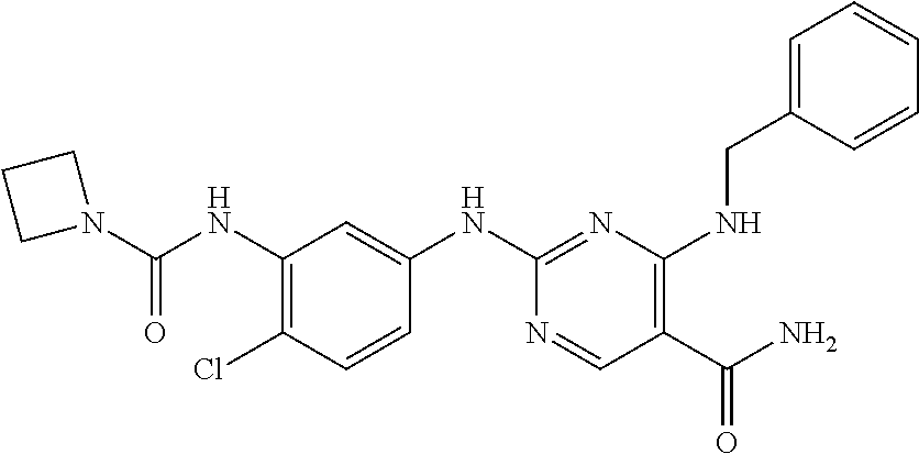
C1(NC(N2CCC2)=O)=C(Cl)C=CC(NC2=NC(NCC3=CC=CC=C3)=C(C(N)=O)C=N2)=C1
